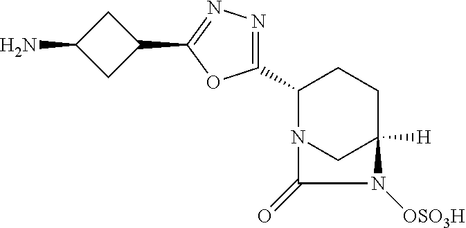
N12CC([H])(CCC1C1=NN=C(C3CC(N)C3)O1)N([OSO3H])C2=O
